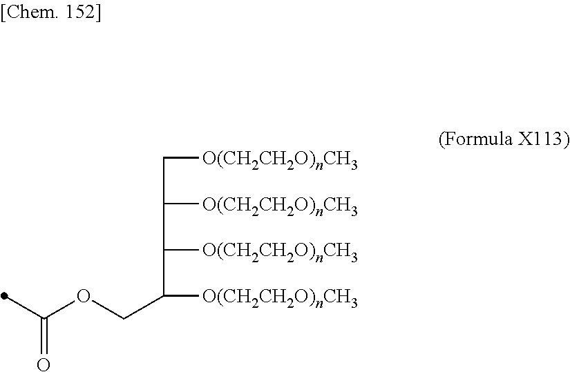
C(=O)(OCC([O(CH2CH2O)nCH3])C([O(CH2CH2O)nCH3])C([O(CH2CH2O)nCH3])C[O(CH2CH2O)nCH3])C
